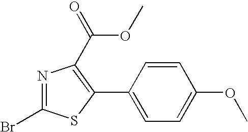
N1=C(Br)SC(C2=CC=C(OC)C=C2)=C1C(OC)=O
